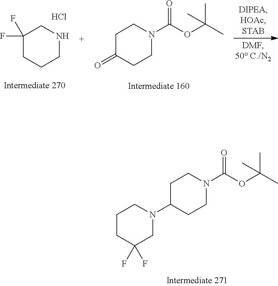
C1C(N2CCCC(F)(F)C2)CCN(C(OC(C)(C)C)=O)C1.C1C(=O)CCN(C(OC(C)(C)C)=O)C1.C1(F)(F)CCCNC1.Cl
